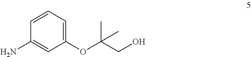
C1=CC=C(OC(CO)(C)C)C=C1N
